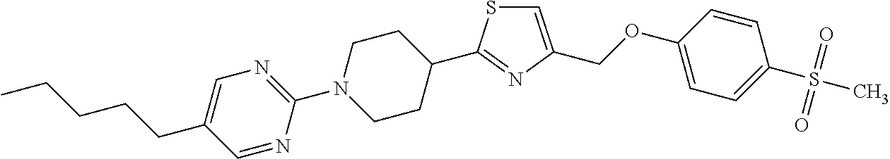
C1=C(CCCCC)C=NC(N2CCC(C3=NC(COC4=CC=C(S(=O)(=O)C)C=C4)=CS3)CC2)=N1
